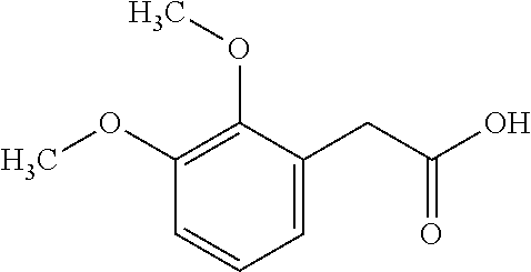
C1=CC=C(CC(O)=O)C(OC)=C1OC
